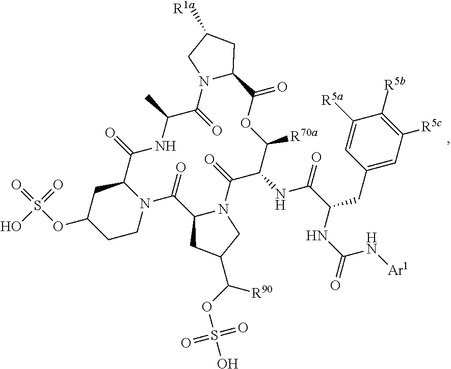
C1([R5a])=CC(CC(C(NC2C([R70a])OC(=O)C3N(C(=O)C(C)NC(=O)C4N(C(=O)C5N(C2=O)CC(C(OS(O)(=O)=O)[R90])C5)CCC(OS(=O)(O)=O)C4)CC([R1a])C3)=O)NC(N[Ar1])=O)=CC([R5c])=C1[R5b]
